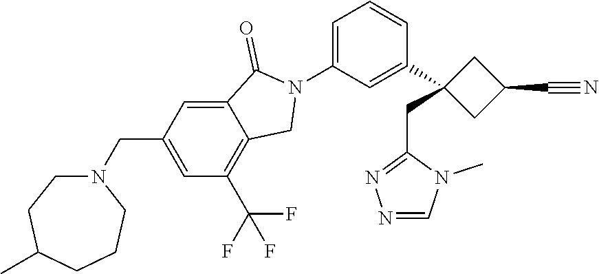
C1=NN=C(CC2(C3=CC(N4C(=O)C5=CC(CN6CCC(C)CCC6)=CC(C(F)(F)F)=C5C4)=CC=C3)CC(C#N)C2)N1C
